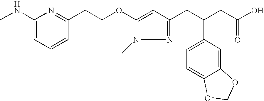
CNC1=CC=CC(CCOC2=CC(CC(CC(O)=O)C3=CC=C4C(=C3)OCO4)=NN2C)=N1
